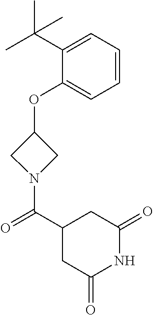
C1(OC2CN(C(C3CC(=O)NC(=O)C3)=O)C2)=CC=CC=C1C(C)(C)C
